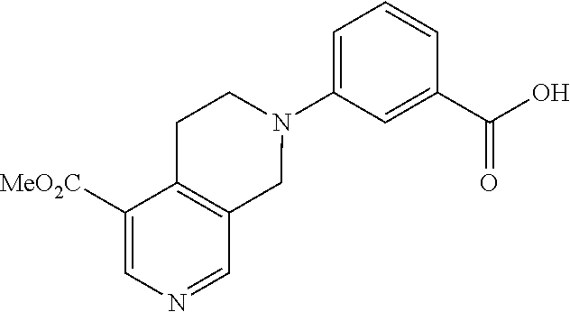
C1(N2CCC3=C(C2)C=NC=C3[MeO2C])=CC=CC(C(O)=O)=C1
